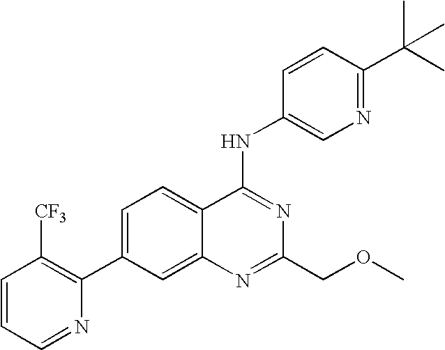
C1=CC=NC(C2=CC=C3C(=C2)N=C(COC)N=C3NC2=CN=C(C(C)(C)C)C=C2)=C1[CF3]
